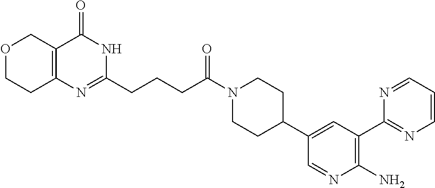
C12=C(N=C(CCCC(N3CCC(C4=CC(C5=NC=CC=N5)=C(N)N=C4)CC3)=O)NC1=O)CCOC2
